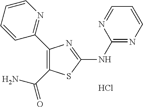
C1(NC2=NC(C3=NC=CC=C3)=C(C(N)=O)S2)=NC=CC=N1.Cl
